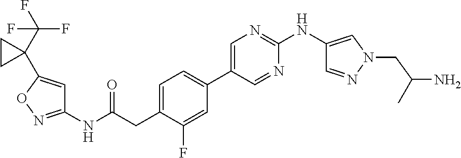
C1=C(CC(NC2=NOC(C3(C(F)(F)F)CC3)=C2)=O)C(F)=CC(C2=CN=C(NC3=CN(CC(N)C)N=C3)N=C2)=C1
